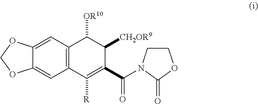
C12=CC3=C(C=C1OCO2)C([R])=C(C(=O)N1CCOC1=O)C([CH2OR9])C3[OR10]
